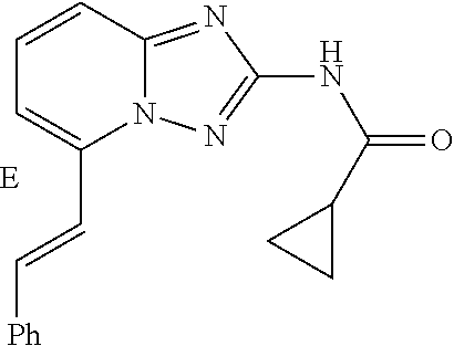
C([Ph])=CC1=CC=CC2=NC(NC(=O)C3CC3)=NN12
